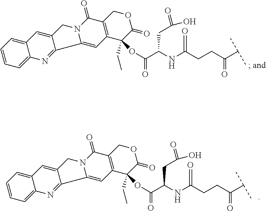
C1=CC=C2C(=C1)C=C1C(=N2)C2=CC3=C(C(=O)N2C1)COC(=O)C3(CC)OC(C(NC(CCC(=O)C(C)C)=O)CC(O)=O)=O.C1=CC=C2C(=C1)C=C1C(=N2)C2=CC3=C(C(=O)N2C1)COC(=O)C3(CC)OC(C(NC(CCC(=O)C(C)C)=O)CC(O)=O)=O
